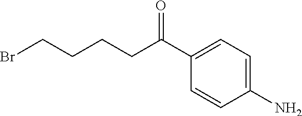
C1=CC(N)=CC=C1C(CCCCBr)=O
